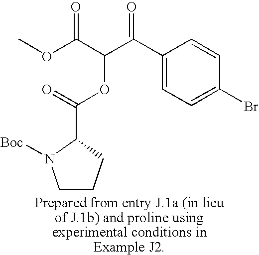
COC(C(C(C1=CC=C(Br)C=C1)=O)OC(=O)C1CCCN1[Boc])=O
